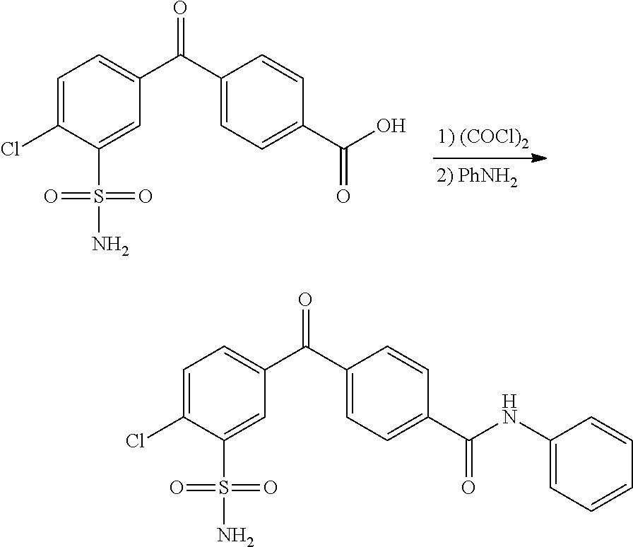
C1=C(Cl)C(S(N)(=O)=O)=CC(C(C2=CC=C(C(O)=O)C=C2)=O)=C1.C1=C(Cl)C(S(N)(=O)=O)=CC(C(C2=CC=C(C(NC3=CC=CC=C3)=O)C=C2)=O)=C1
